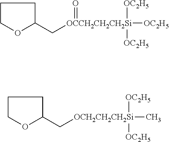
C1COC(C[OCCH2CH2CH2Si](=O)([OC2H5])([OC2H5])[OC2H5])C1.C1COC(C[OCH2CH2CH2Si]([OC2H5])([OC2H5])C)C1
